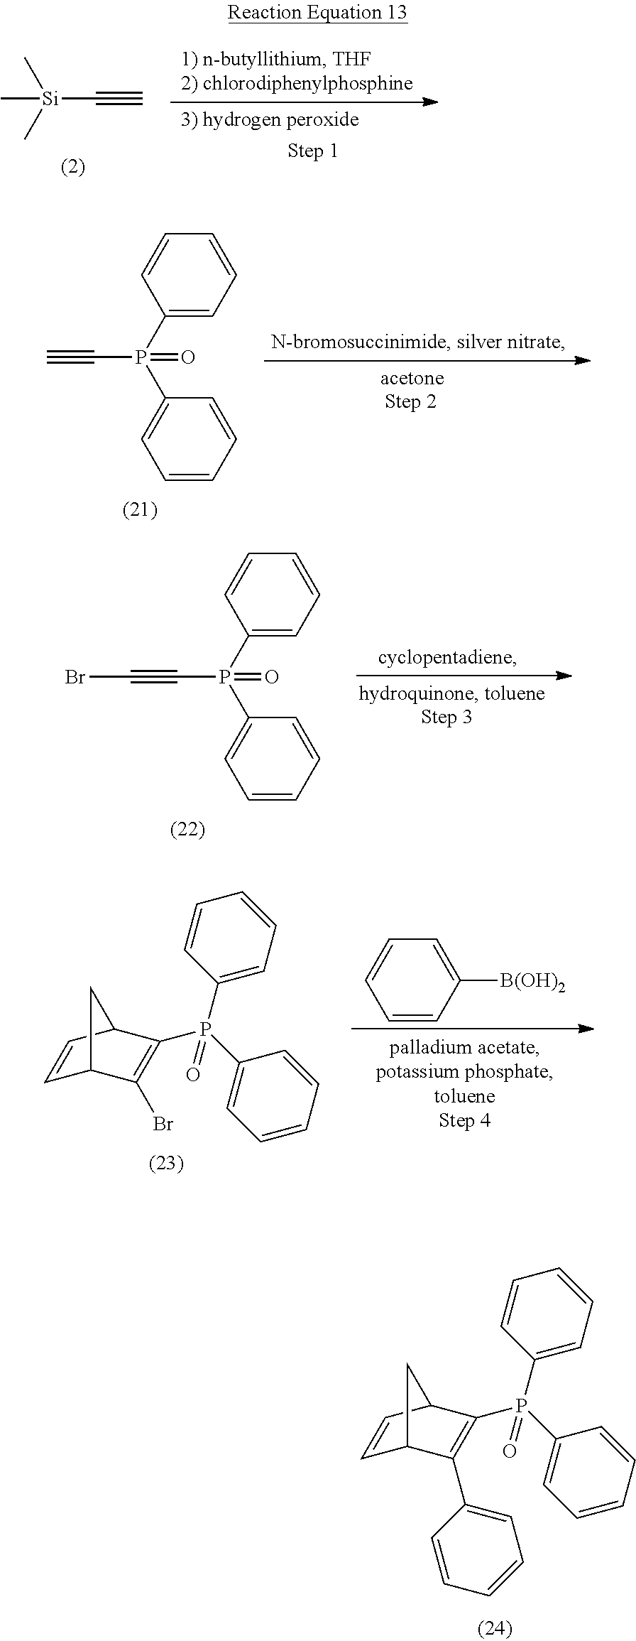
C[Si](C#C)(C)C.O=P(C#C)(C1=CC=CC=C1)C1=CC=CC=C1.O=P(C#CBr)(C1=CC=CC=C1)C1=CC=CC=C1.C1=CC2C(P(C3=CC=CC=C3)(C3=CC=CC=C3)=O)=C(Br)C1C2.C1=CC([B(OH)2])=CC=C1.C1=CC2C(P(C3=CC=CC=C3)(C3=CC=CC=C3)=O)=C(C3=CC=CC=C3)C1C2
